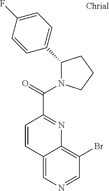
C1(C2=CC=C(F)C=C2)N(C(=O)C2=NC3=C(Br)C=NC=C3C=C2)CCC1
